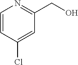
C1=CC(Cl)=CC(CO)=N1
